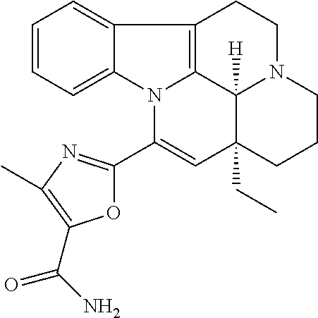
C1=CC=C2C(=C1)C1=C3N2C(C2=NC(C)=C(C(=O)N)O2)=CC2(CC)C3([H])N(CC1)CCC2
